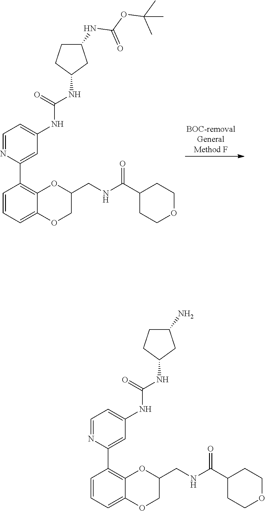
C1(C2=CC(NC(NC3CCC(NC(=O)OC(C)(C)C)C3)=O)=CC=N2)=C2OC(CNC(=O)C3CCOCC3)COC2=CC=C1.C1(C2=CC(NC(NC3CCC(N)C3)=O)=CC=N2)=C2OC(CNC(C3CCOCC3)=O)COC2=CC=C1
